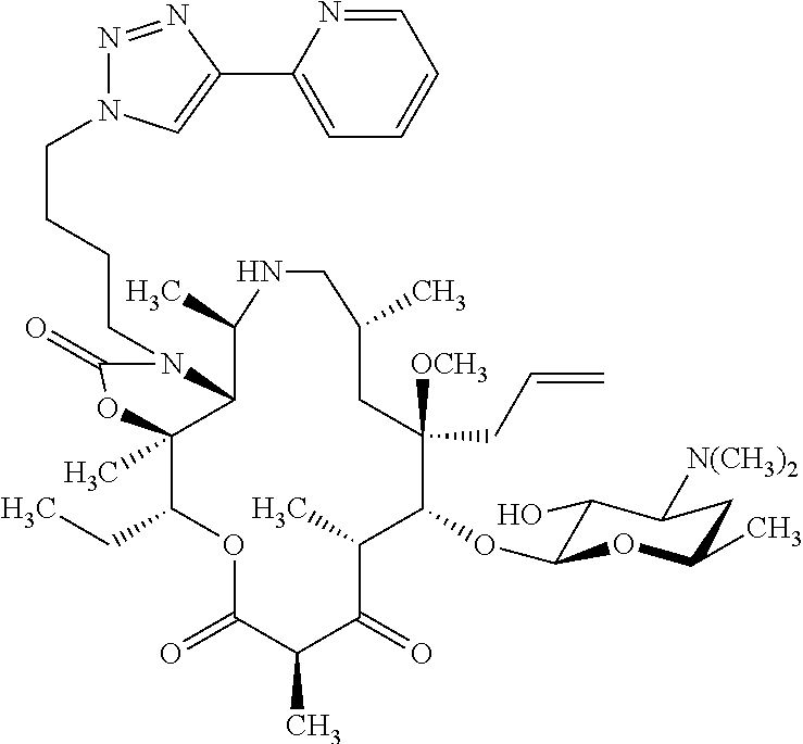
C12C(C)(C(CC)OC(=O)C(C)C(=O)C(C)C(OC3C(O)C([N(CH3)2])CC(C)O3)C([OCH3])(CC=C)CC(C)CNC1C)OC(=O)N2CCCCN1N=NC(C2=CC=CC=N2)=C1
